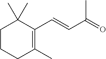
C1CCC(C)=C(C=CC(=O)C)C1(C)C
